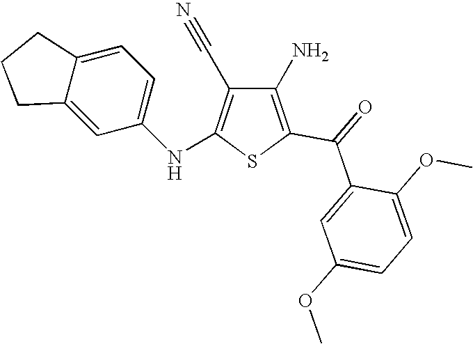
C1(N)=C(C(=O)C2=CC(OC)=CC=C2OC)SC(NC2=CC=C3C(=C2)CCC3)=C1C#N
